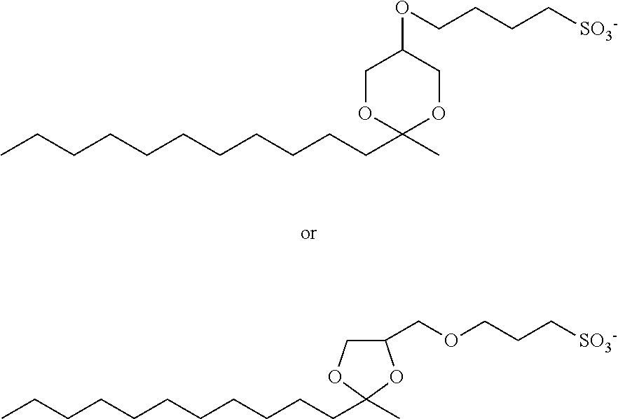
C1C(COCCC[SO3-])OC(CCCCCCCCCCC)(C)O1.C1OC(C)(CCCCCCCCCCC)OCC1OCCCC[SO3-]
